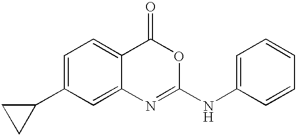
C1=C(C2CC2)C=C2C(=C1)C(=O)OC(NC1=CC=CC=C1)=N2
